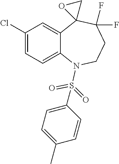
C1(Cl)=CC=C2C(=C1)C1(C(F)(F)CCN2S(C2=CC=C(C)C=C2)(=O)=O)OC1
